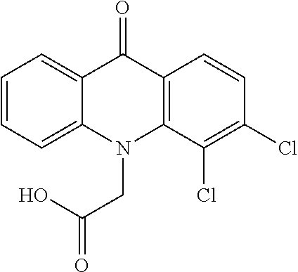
C12=CC=CC=C1N(CC(O)=O)C1=C(C2=O)C=CC(Cl)=C1Cl
